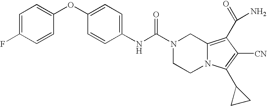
C1(OC2=CC=C(F)C=C2)=CC=C(NC(N2CCN3C(=C(C(N)=O)C([CN])=C3C3CC3)C2)=O)C=C1
